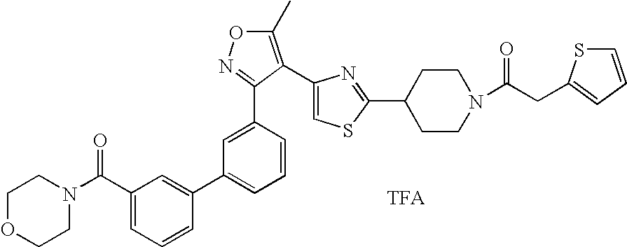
C1=C(C2=NOC(C)=C2C2=CSC(C3CCN(C(CC4=CC=CS4)=O)CC3)=N2)C=CC=C1C1=CC(C(N2CCOCC2)=O)=CC=C1
